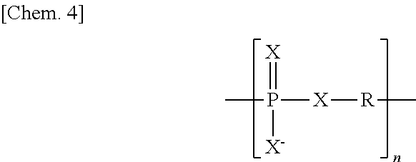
[X]=P([X-])([X][R]C)C
